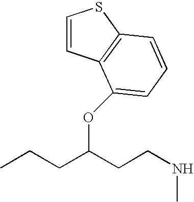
N(CCC(CCC)OC1=CC=CC2=C1C=CS2)C
